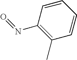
C1=CC=CC(N=O)=C1C
